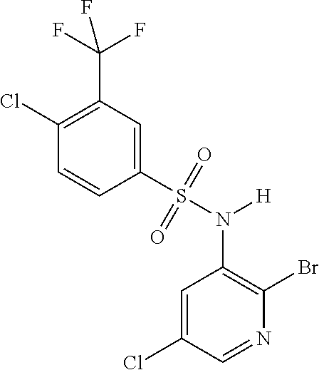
C1=C(Cl)C=NC(Br)=C1N(S(C1=CC(C(F)(F)F)=C(Cl)C=C1)(=O)=O)[H]
